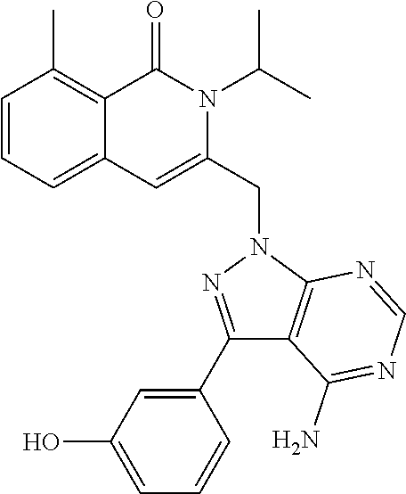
C1=CC=C2C(=C1C)C(=O)N(C(C)C)C(CN1C3=C(C(N)=NC=N3)C(C3=CC(O)=CC=C3)=N1)=C2
